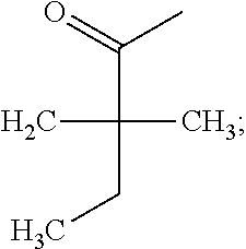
C(C(C)(C)CC)(=O)C
